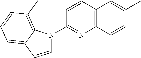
C1=CC2=CC=CC(C)=C2N1C1=NC2=C(C=C1)C=C(C)C=C2
